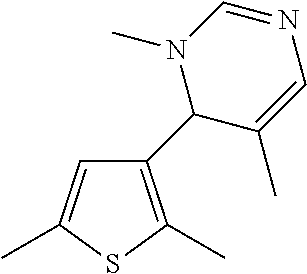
C1=C(C)SC(C)=C1C1C(C)=CN=CN1C
